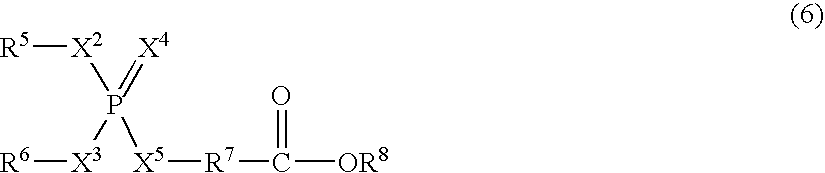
[X5]([R7]C([OR8])=O)P(=[X4])([X2][R5])[X3][R6]
